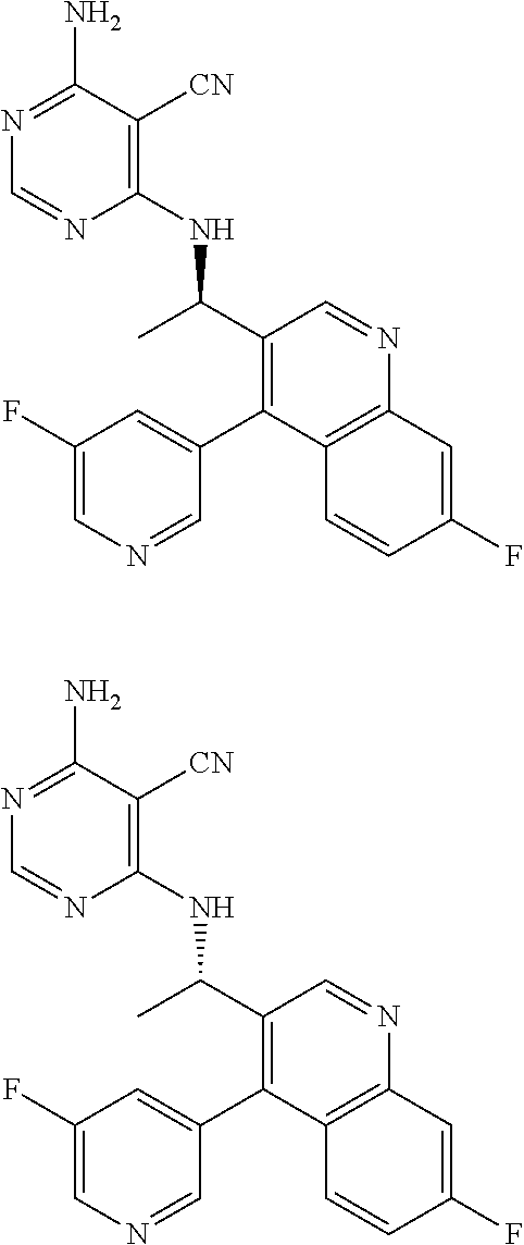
N(C(C1=C(C2=CC(F)=CN=C2)C2=C(N=C1)C=C(F)C=C2)C)C1=C([CN])C(N)=NC=N1.N(C(C1=C(C2=CC(F)=CN=C2)C2=C(N=C1)C=C(F)C=C2)C)C1=C([CN])C(N)=NC=N1
